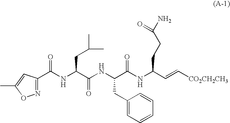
C(NC(C(NC(C(NC(C=C[CO2CH2CH3])CCC(N)=O)=O)CC1=CC=CC=C1)=O)CC(C)C)(=O)C1=NOC(C)=C1
